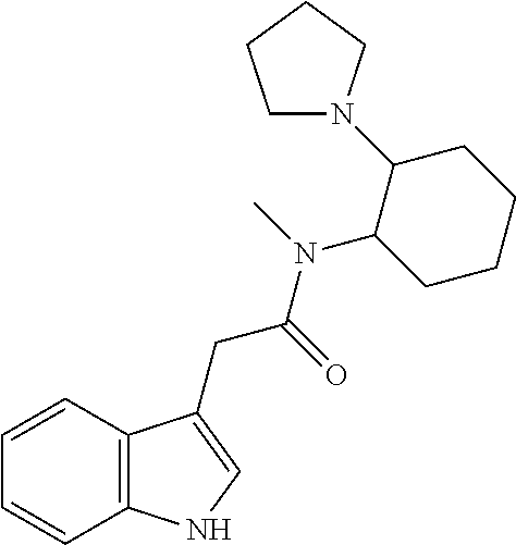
C1=CC2=C(C=C1)NC=C2CC(=O)N(C1C(N2CCCC2)CCCC1)C
